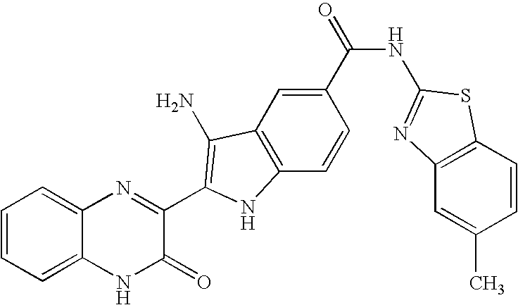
C1=C2C(=CC=C1)N=C(C1=C(N)C3=C(C=CC(C(=O)NC4=NC5=C(C=CC(C)=C5)S4)=C3)N1)C(=O)N2
